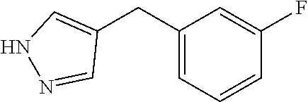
C1=C(CC2=CNN=C2)C=C(F)C=C1
